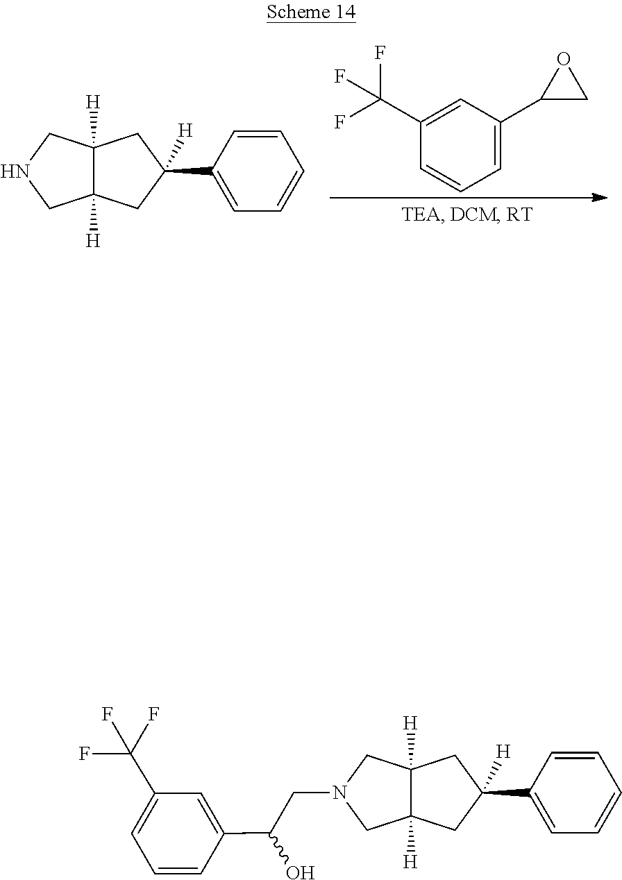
C1=C(C2CO2)C=C(C(F)(F)F)C=C1.C1=C(C2([H])CC3([H])CNCC3([H])C2)C=CC=C1.C1=C(C2([H])CC3([H])CN(CC(C4=CC(C(F)(F)F)=CC=C4)O)CC3([H])C2)C=CC=C1
